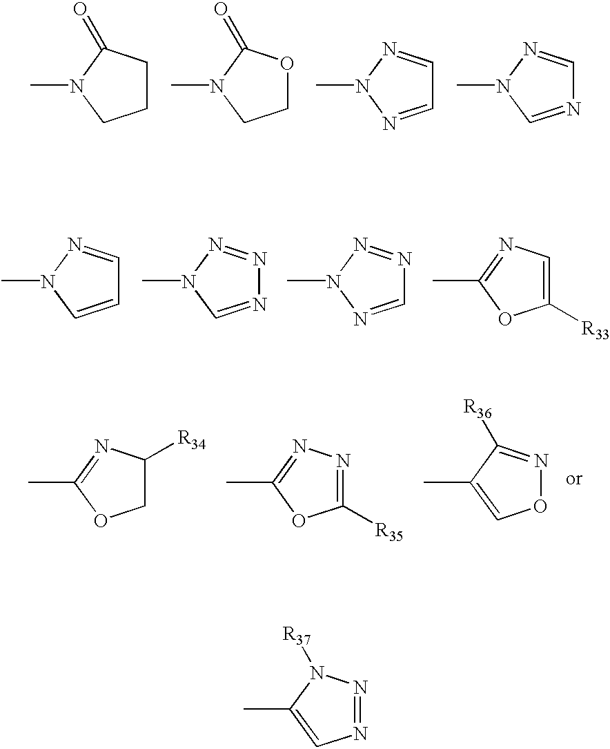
C1CC(=O)N(C)C1.C1OC(=O)N(C)C1.C1=NN(C)N=C1.N1=CN(C)N=C1.C1=CN(C)N=C1.N1=CN(C)N=N1.C1=NN(C)N=N1.C1([R33])=CN=C(C)O1.N1=NN([R37])C(C)=C1.C1C([R34])N=C(C)O1.C1([R35])=NN=C(C)O1.O1N=C([R36])C(C)=C1
